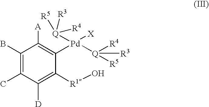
C1([A])=C([Pd]([X])([Q]([R5])([R3])[R4])[Q]([R4])([R3])[R5])C([R1]O)=C([D])C(C)=C1B
